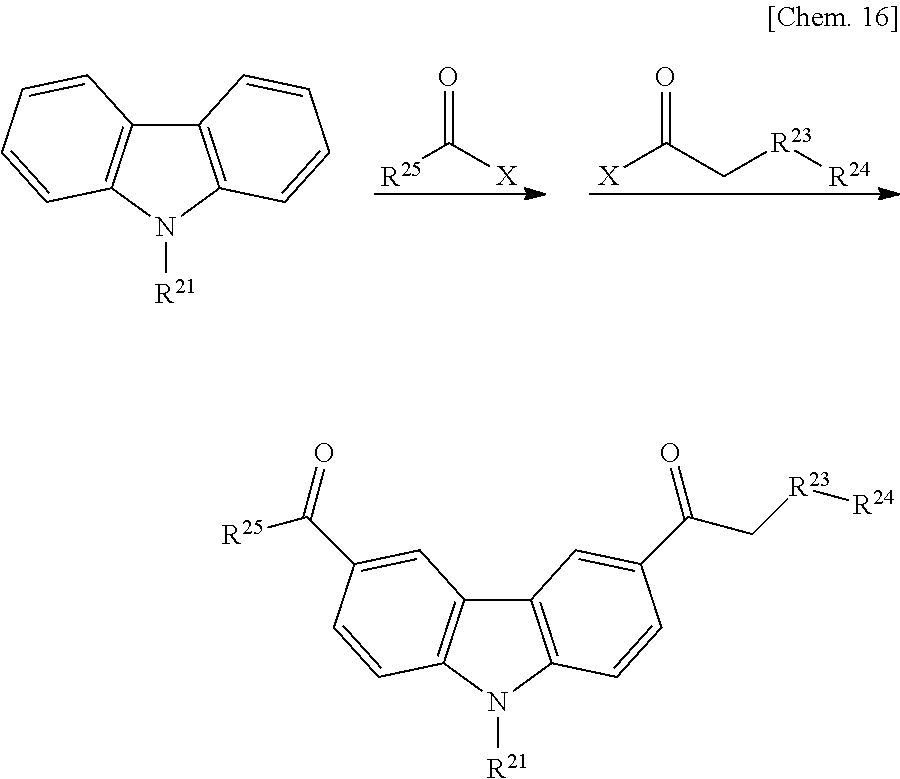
[R25]C([X])=O.[X]C(C[R23][R24])=O.C12=C(N([R21])C3=C1C=CC=C3)C=CC=C2.C12=C(N([R21])C3=C1C=C(C([R25])=O)C=C3)C=CC(C(C[R23][R24])=O)=C2
